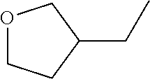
O1CCC(CC)C1
